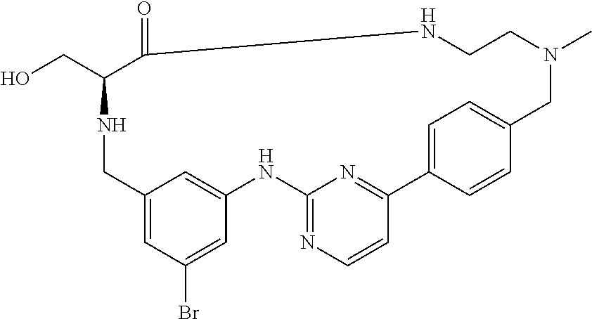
C12=CC(Br)=CC(=C1)NC1=NC=CC(=N1)C1=CC=C(C=C1)CN(C)CCNC(=O)C(CO)NC2
